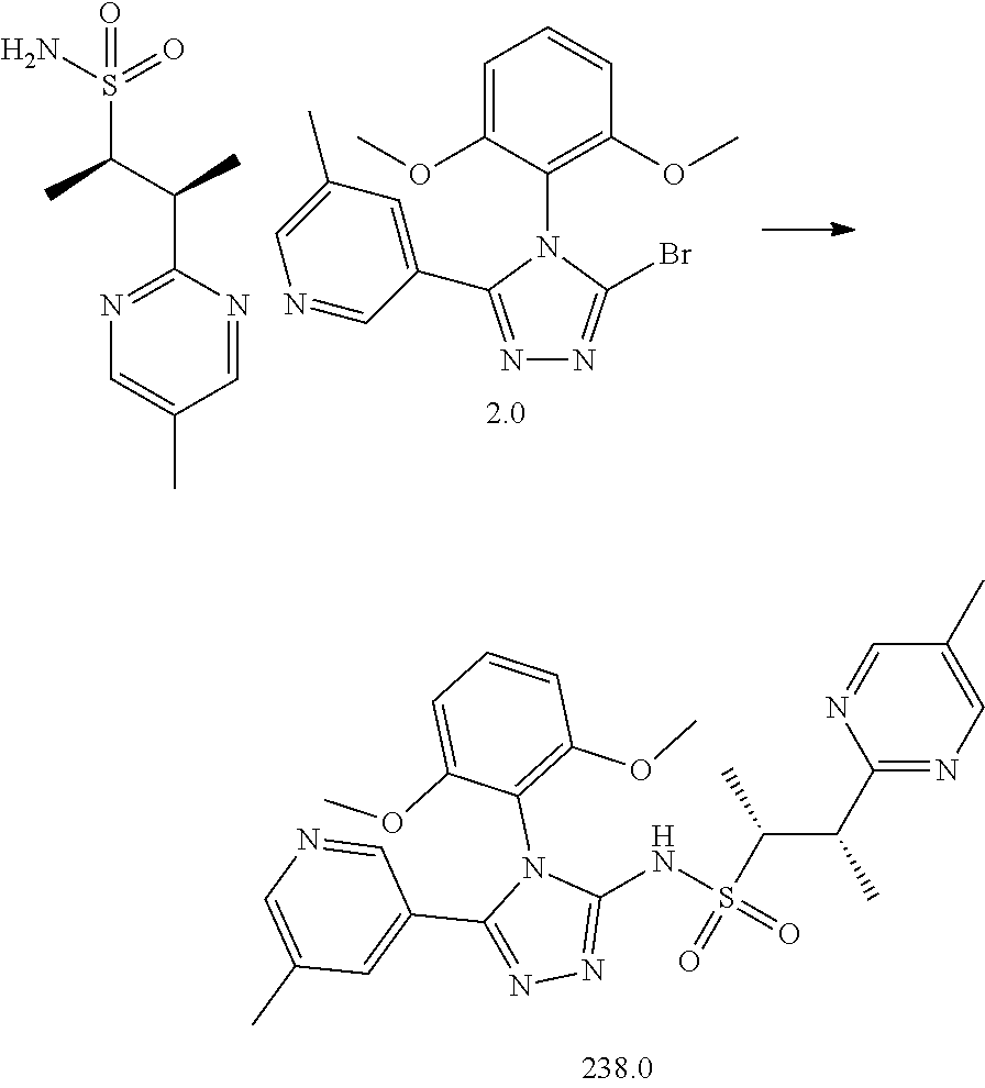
C1(C)=CN=C(C(C(C)S(=O)(=O)NC2=NN=C(C3=CC(C)=CN=C3)N2C2=C(OC)C=CC=C2OC)C)N=C1.N1=C(C2=CC(C)=CN=C2)N(C2=C(OC)C=CC=C2OC)C(Br)=N1.NS(=O)(=O)C(C(C)C1=NC=C(C)C=N1)C
